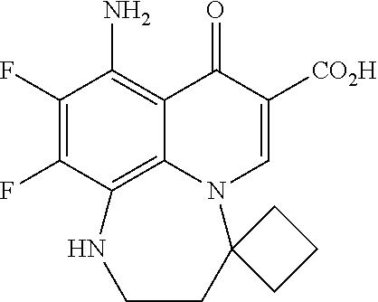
C1(F)=C(F)C2=C3C(=C1N)C(=O)C([CO2H])=CN3C1(CCN2)CCC1
